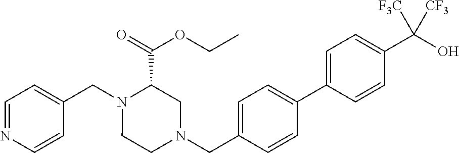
C1=NC=CC(CN2CCN(CC3=CC=C(C4=CC=C(C(O)([CF3])[CF3])C=C4)C=C3)CC2C(=O)OCC)=C1
